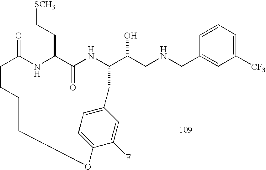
C1=CC=C([CF3])C=C1CNCC(O)C1NC(=O)C(CC[SCH3])NC(=O)CCCCOC2=CC=C(C=C2F)C1
